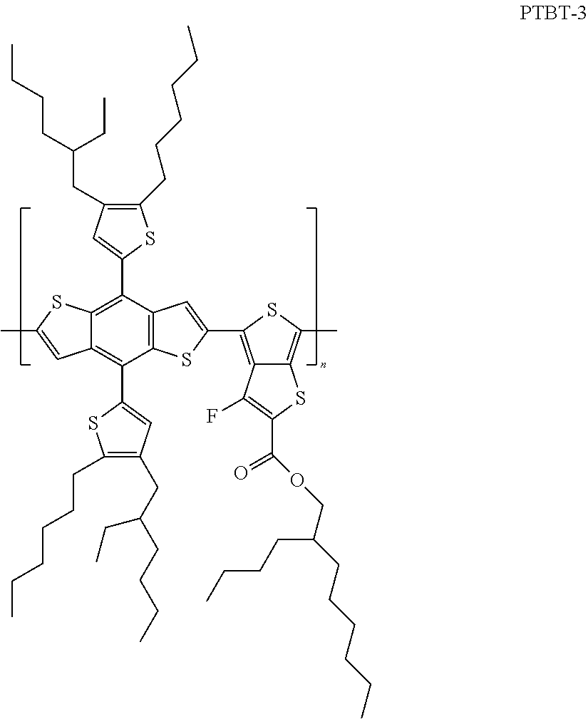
C12=C(C)SC(C3=CC4=C(S3)C(C3=CC(CC(CCCC)CC)=C(CCCCCC)S3)=C3C(=C4C4=CC(CC(CCCC)CC)=C(CCCCCC)S4)SC(C)=C3)=C1C(F)=C(C(OCC(CCCCCC)CCCC)=O)S2
